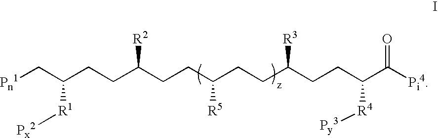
C(CCC(CCC(CCC(CCC(C([Pi4])=O)[R4][Py3])[R3])[R5])[R2])(C[Pn1])[R1][Px2]
